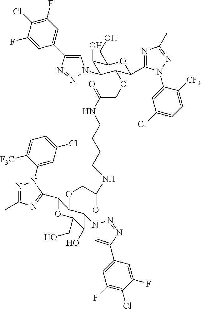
C1=C(F)C(Cl)=C(F)C=C1C1=CN(C2C(O)C(CO)OC(C3=NC(C)=NN3C3=CC(Cl)=CC=C3[CF3])C2OCC(NCCCCNC(=O)COC2C(C3=NC(C)=NN3C3=CC(Cl)=CC=C3[F3C])OC(CO)C(O)C2N2C=C(C3=CC(F)=C(Cl)C(F)=C3)N=N2)=O)N=N1
